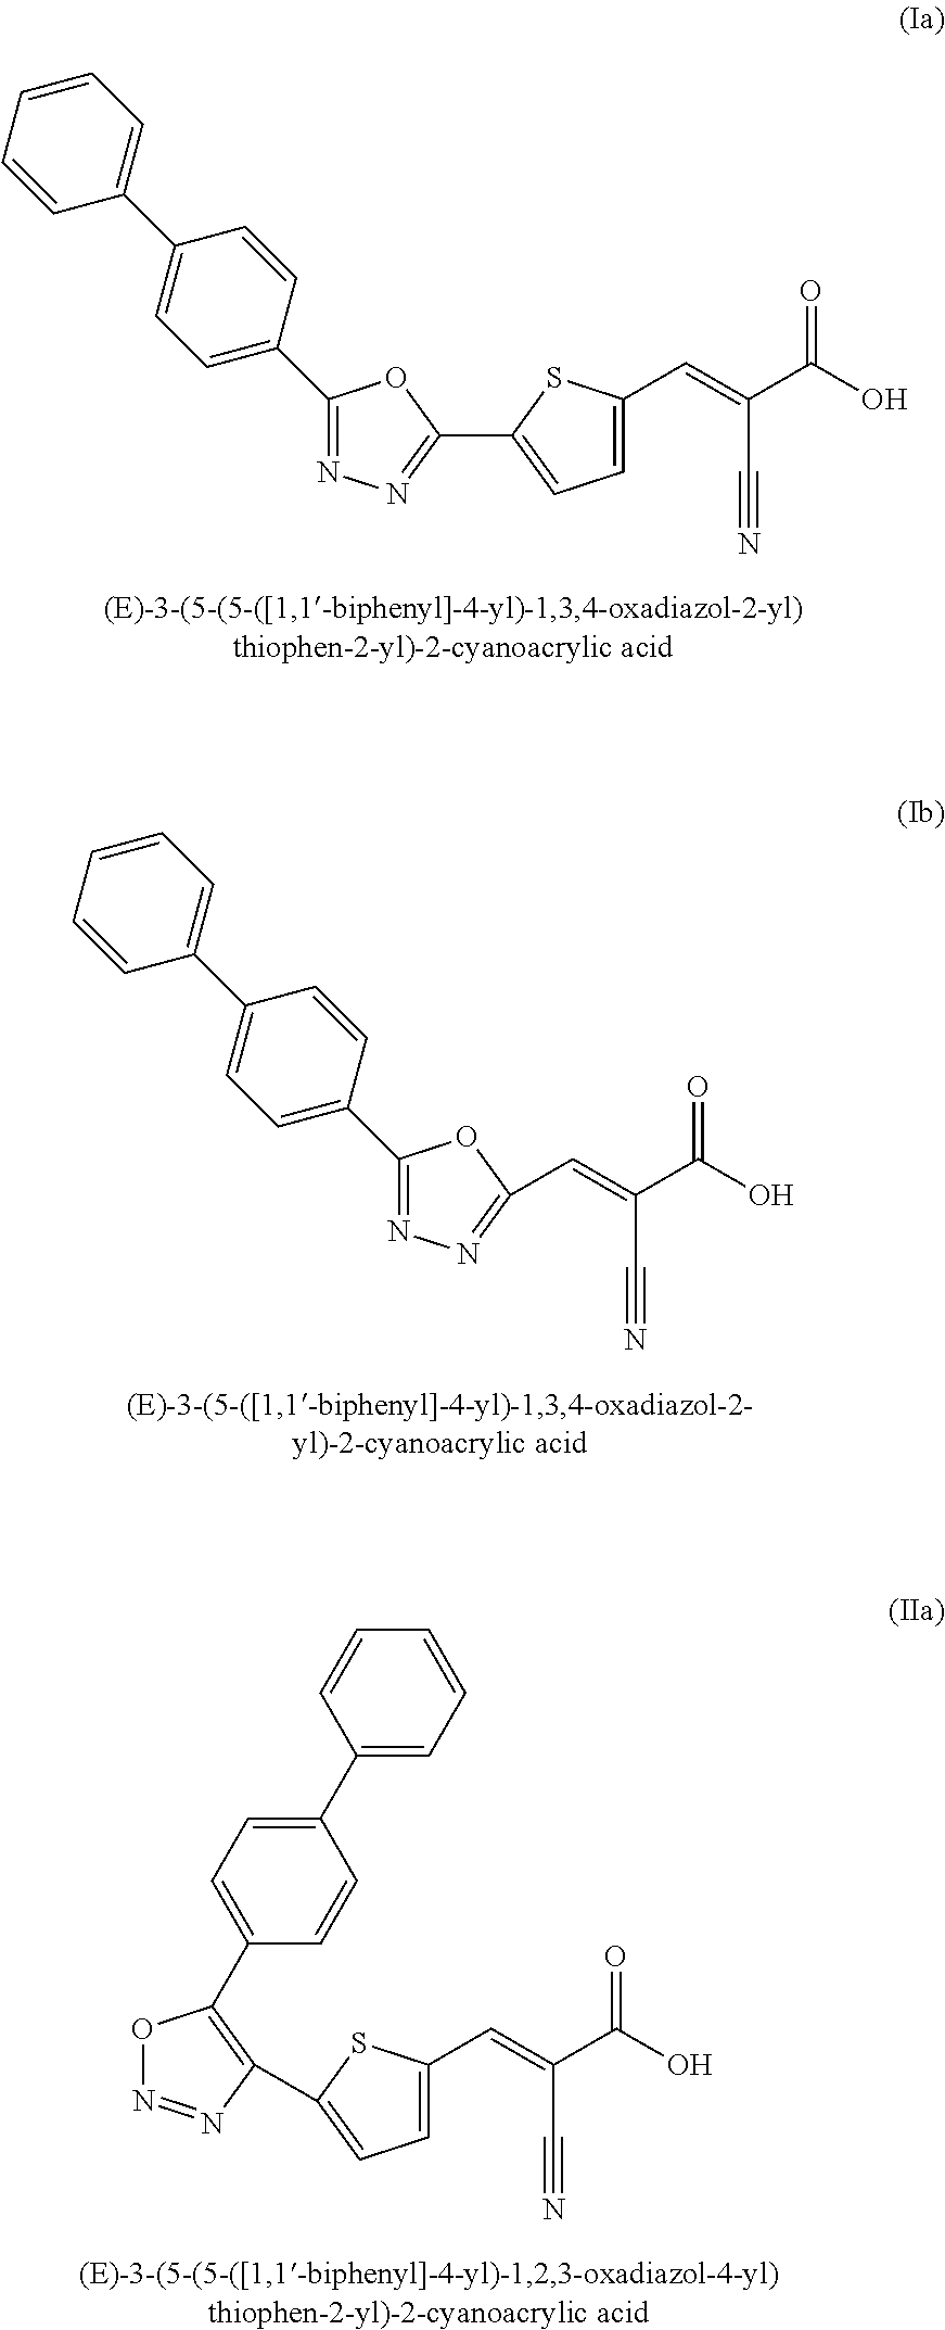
C1(C2=CC=C(C3=CC=CC=C3)C=C2)=NN=C(C2=CC=C(C=C(C(O)=O)C#N)S2)O1.C1(C2=CC=C(C3=CC=CC=C3)C=C2)=NN=C(C=C(C(O)=O)C#N)O1.C1=CC(C2=CC=C(C3=C(C4=CC=C(C=C(C(O)=O)C#N)S4)N=NO3)C=C2)=CC=C1
